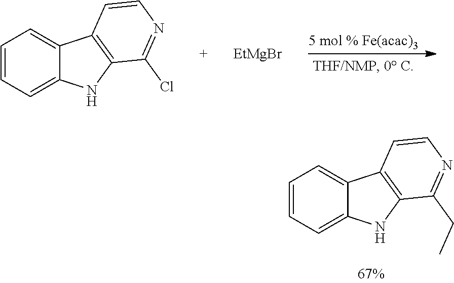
C1=CC=C2C(=C1)C1=C(N2)C(CC)=NC=C1.C1=CC=C2C(=C1)C1=C(N2)C(Cl)=NC=C1.[EtMgBr]
